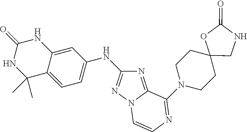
N1=C2N(N=C1NC1=CC=C3C(=C1)NC(=O)NC3(C)C)C=CN=C2N1CCC2(CC1)CNC(=O)O2
